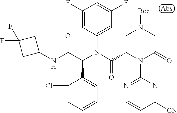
C1(NC(C(N(C(=O)C2N(C3=NC=CC([CN])=N3)C(=O)CN([Boc])C2)C2=CC(F)=CC(F)=C2)C2=CC=CC=C2Cl)=O)CC(F)(F)C1
